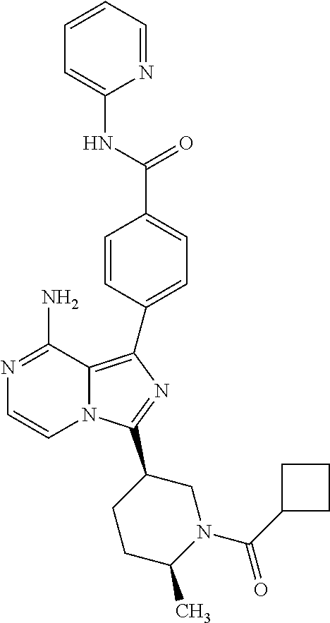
N1=C(N)C2=C(C3=CC=C(C(=O)NC4=CC=CC=N4)C=C3)N=C(C3CCC(C)N(C(=O)C4CCC4)C3)N2C=C1
